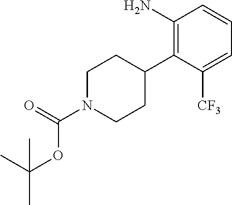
C1(N)=C(C2CCN(C(OC(C)(C)C)=O)CC2)C([CF3])=CC=C1
